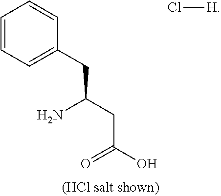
C1=CC=C(CC(CC(O)=O)N)C=C1.Cl[H]
